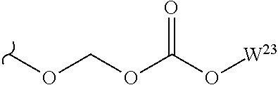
COCOC(O[W23])=O
